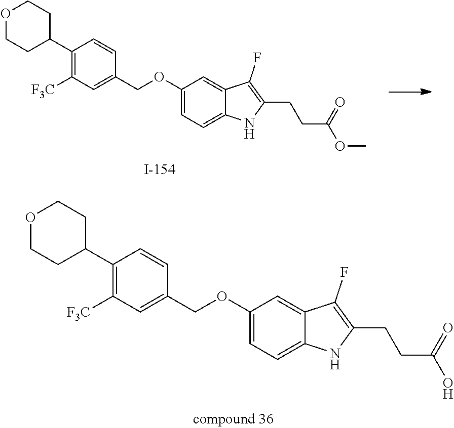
C1(C2CCOCC2)=C([F3C])C=C(COC2=CC=C3C(=C2)C(F)=C(CCC(=O)OC)N3)C=C1.C1(C2CCOCC2)=C([F3C])C=C(COC2=CC=C3C(=C2)C(F)=C(CCC(O)=O)N3)C=C1
